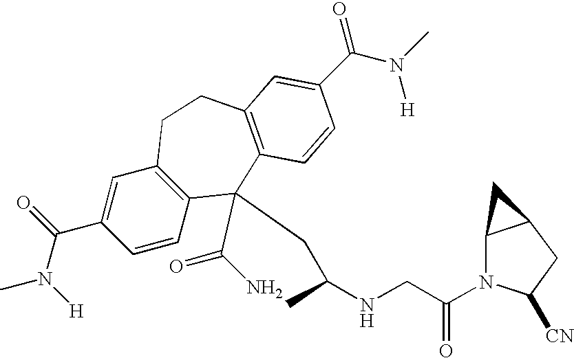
CN(C(C1=CC2=C(C=C1)C(C(N)=O)(CC(NCC(N1C3C(CC1[CN])C3)=O)C)C1=C(CC2)C=C(C(N(C)[H])=O)C=C1)=O)[H]
